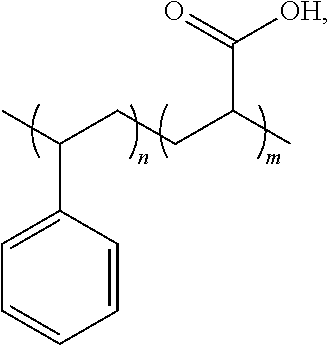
C1=CC=CC(C(C)CCC(C)C(=O)[OH])=C1
